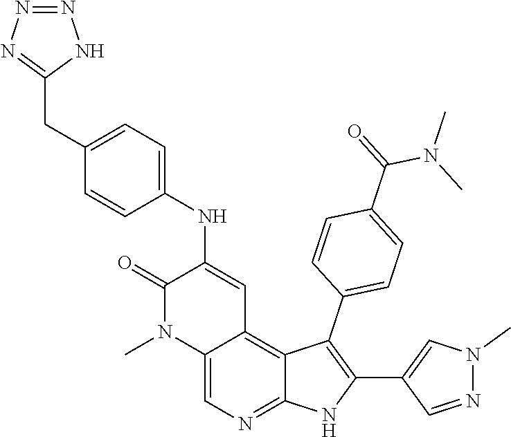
C12=CN=C3C(=C1C=C(NC1=CC=C(CC4=NN=NN4)C=C1)C(=O)N2C)C(C1=CC=C(C(=O)N(C)C)C=C1)=C(C1=CN(C)N=C1)N3
